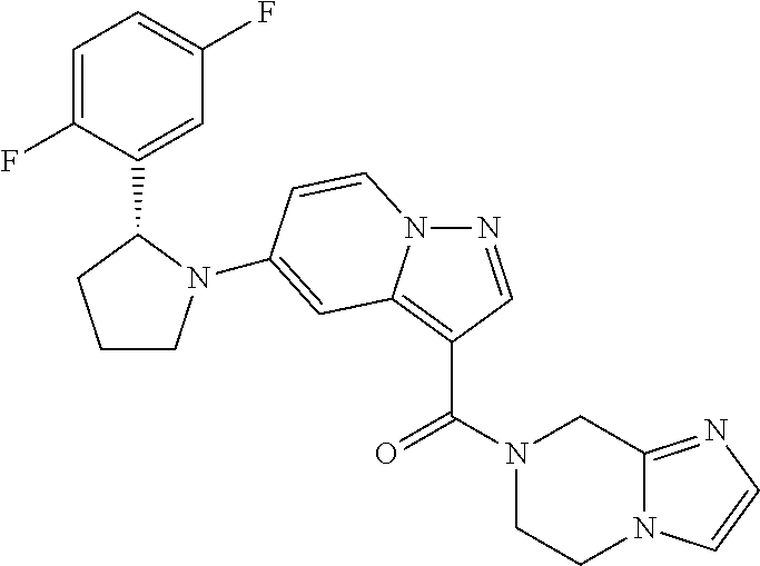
N1=CC(C(=O)N2CCN3C(=NC=C3)C2)=C2N1C=CC(N1CCCC1C1=CC(F)=CC=C1F)=C2
